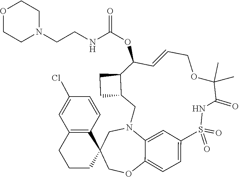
C1N2C3=CC(=CC=C3OCC13CCCC1=C3C=CC(Cl)=C1)S(=O)(=O)NC(=O)C(C)(C)OCC=CC(OC(NCCN1CCOCC1)=O)C1C(C2)CC1
